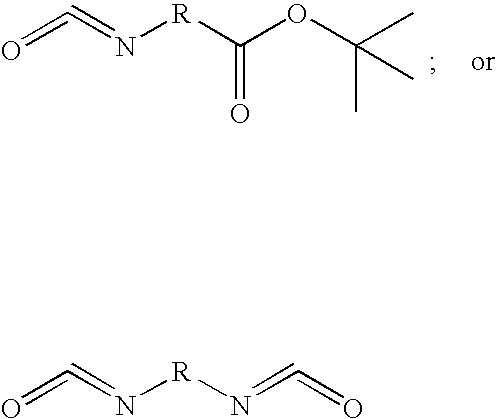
O=C=N[R]N=C=O.O=C=N[R]C(OC(C)(C)C)=O
